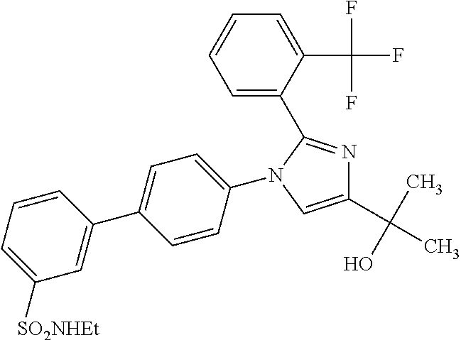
C1=CC(N2C(C3=CC=CC=C3C(F)(F)F)=NC(C(C)(O)C)=C2)=CC=C1C1=CC([SO2NHEt])=CC=C1
